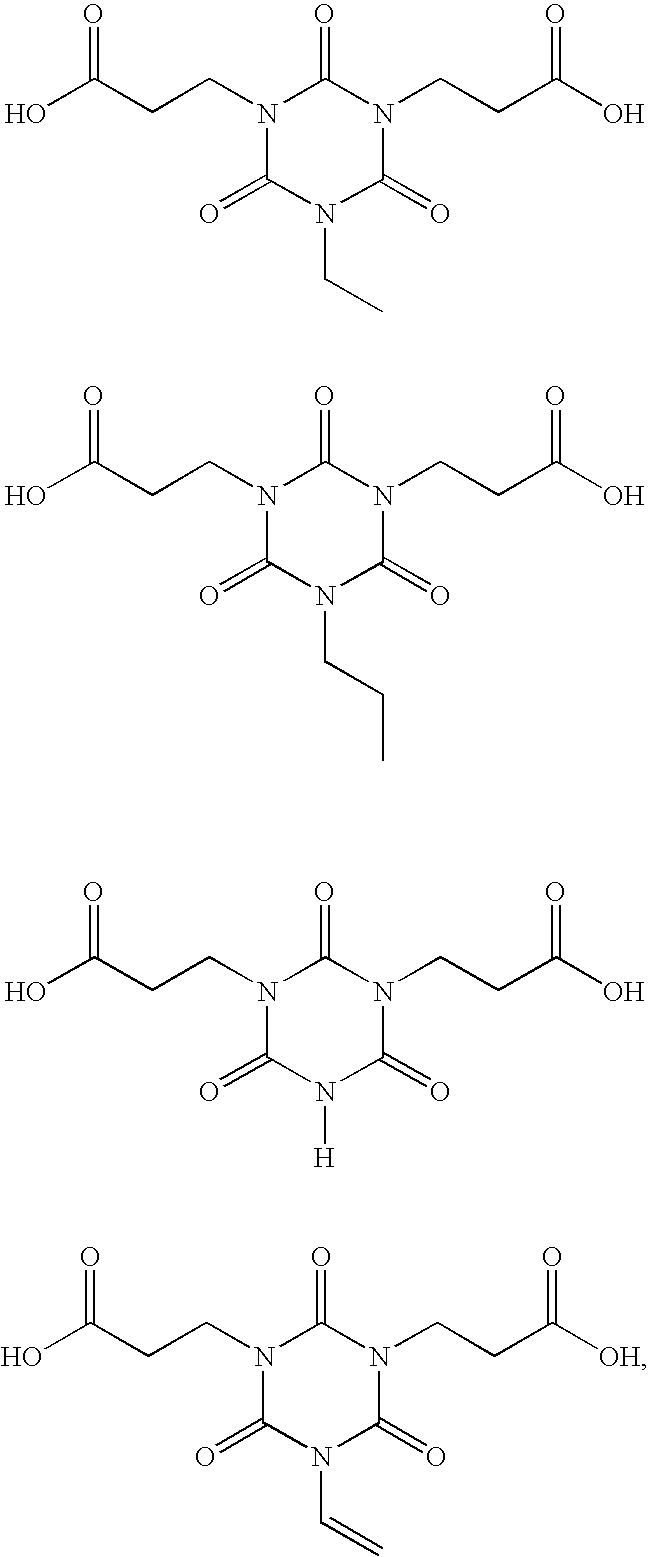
OC(CCN1C(=O)N(CCC(O)=O)C(=O)N(CCC)C1=O)=O.OC(CCN1C(=O)N(CCC(O)=O)C(=O)N([H])C1=O)=O.OC(CCN1C(=O)N(CCC([OH])=O)C(=O)N(C=C)C1=O)=O.OC(CCN1C(=O)N(CCC(O)=O)C(=O)N(CC)C1=O)=O
